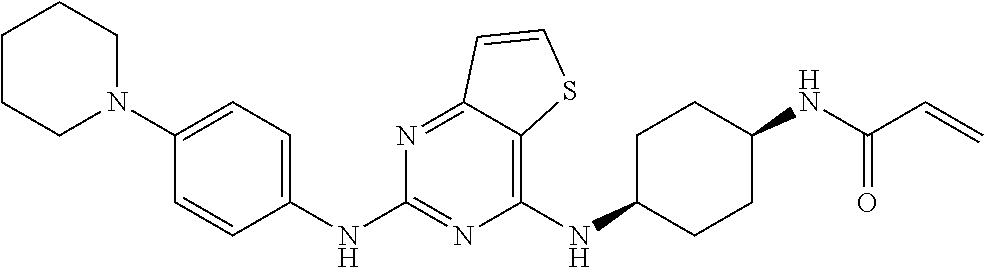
C1(NC2CCC(NC(C=C)=O)CC2)=C2C(=NC(NC3=CC=C(N4CCCCC4)C=C3)=N1)C=CS2
